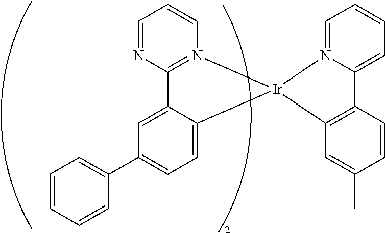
C12=N(C=CC=N1)[Ir]1(C3=CC=C(C4=CC=CC=C4)C=C23)C2=C(C3=CC=CC=N31)C=CC(C)=C2
